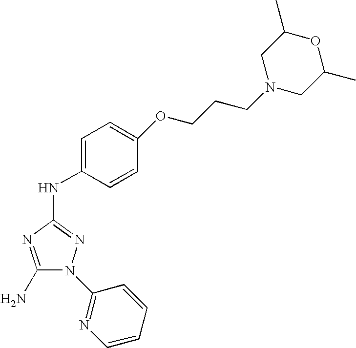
C1(N)=NC(NC2=CC=C(OCCCN3CC(C)OC(C)C3)C=C2)=NN1C1=NC=CC=C1
